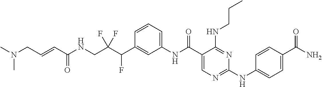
C1(C(C(CNC(C=CCN(C)C)=O)(F)F)F)=CC(NC(C2=CN=C(NC3=CC=C(C(N)=O)C=C3)N=C2NCCC)=O)=CC=C1
